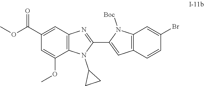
COC(C1=CC2=C(C(OC)=C1)N(C1CC1)C(C1=CC3=C(N1[Boc])C=C(Br)C=C3)=N2)=O
